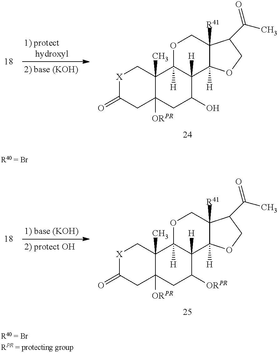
C12([ORPR])C(C)(C3([H])C([H])(C(O)C1)C1([H])C([R41])(CO3)C(C(C)=O)CO1)C[X]C(=O)C2.C12([ORPR])C(C)(C3([H])C([H])(C([ORPR])C1)C1([H])C([R41])(CO3)C(C(C)=O)CO1)C[X]C(=O)C2
